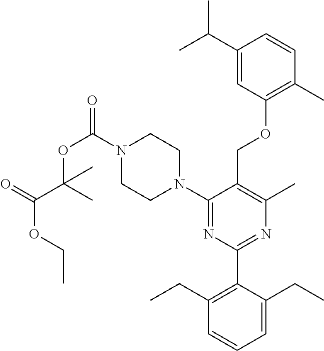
C1(N2CCN(C(OC(C(OCC)=O)(C)C)=O)CC2)=NC(C2=C(CC)C=CC=C2CC)=NC(C)=C1COC1=C(C)C=CC(C(C)C)=C1
